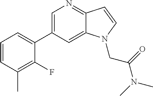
C1=C(C2=CC=CC(C)=C2F)C=C2C(=N1)C=CN2CC(N(C)C)=O
